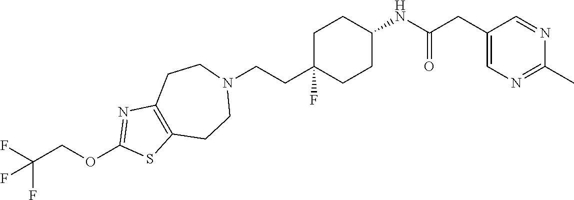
C1C(CCN2CCC3=C(CC2)SC(OCC(F)(F)F)=N3)(F)CCC(NC(CC2=CN=C(C)N=C2)=O)C1
